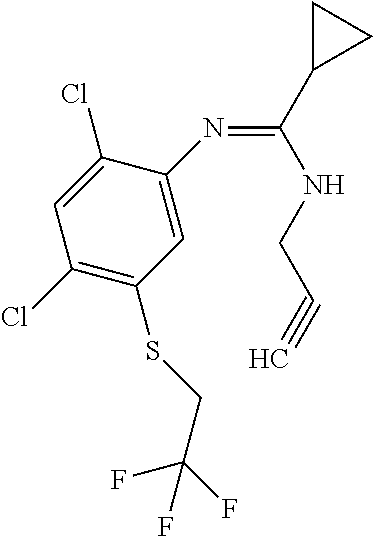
C1(N=C(C2CC2)NCC#C)=CC(SCC(F)(F)F)=C(Cl)C=C1Cl
